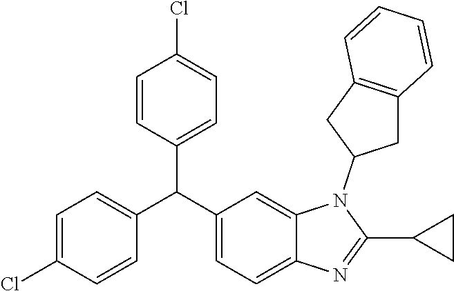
C1(C(C2=CC=C3C(=C2)N(C2CC4=C(C2)C=CC=C4)C(C2CC2)=N3)C2=CC=C(Cl)C=C2)=CC=C(Cl)C=C1
